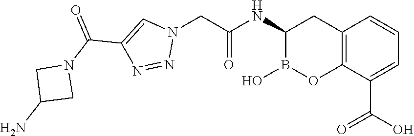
C12=C(C(C(O)=O)=CC=C1)OB(O)C(NC(=O)CN1C=C(C(N3CC(N)C3)=O)N=N1)C2
